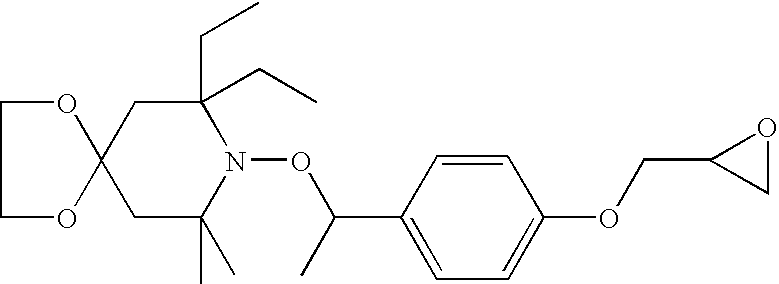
C12(CC(C)(C)N(OC(C3=CC=C(OCC4CO4)C=C3)C)C(CC)(CC)C1)OCCO2
